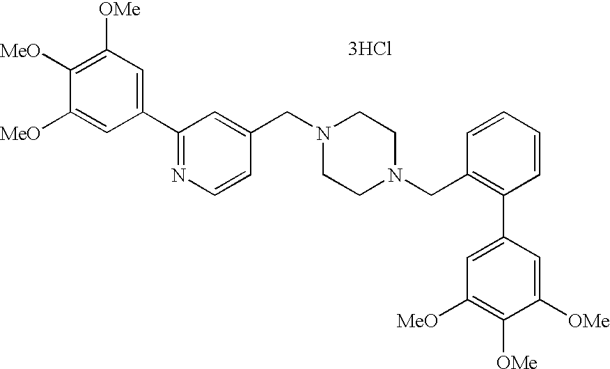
C1([OMe])=C([MeO])C([MeO])=CC(C2=NC=CC(CN3CCN(CC4=C(C5=CC([MeO])=C([OMe])C([OMe])=C5)C=CC=C4)CC3)=C2)=C1.[3HCl]
